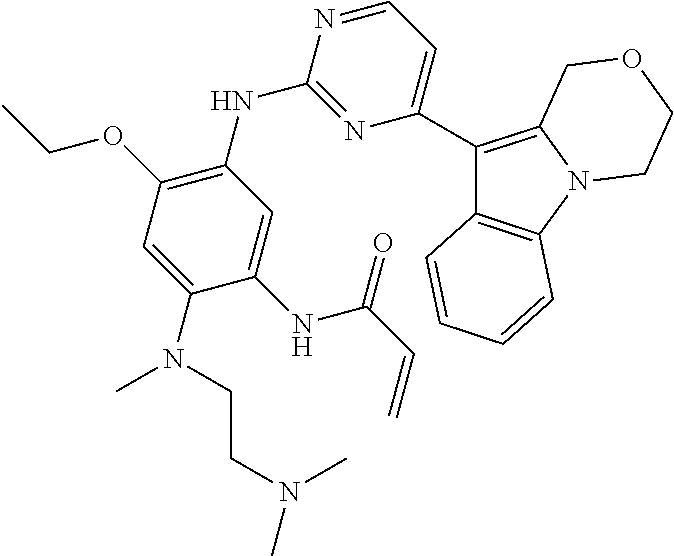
C12=C(C=CC=C1)C(C1=CC=NC(NC3=C(OCC)C=C(N(C)CCN(C)C)C(NC(C=C)=O)=C3)=N1)=C1N2CCOC1
